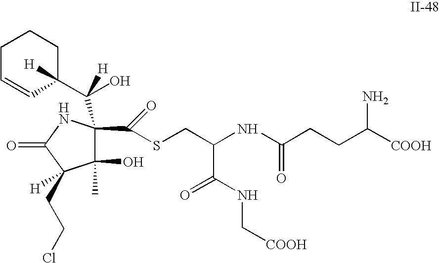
C1(O)(C)C(C(=O)SCC(C(=O)NC[COOH])NC(CCC([COOH])N)=O)(C(C2([H])CCCC=C2)(O)[H])NC(=O)C1(CCCl)[H]
